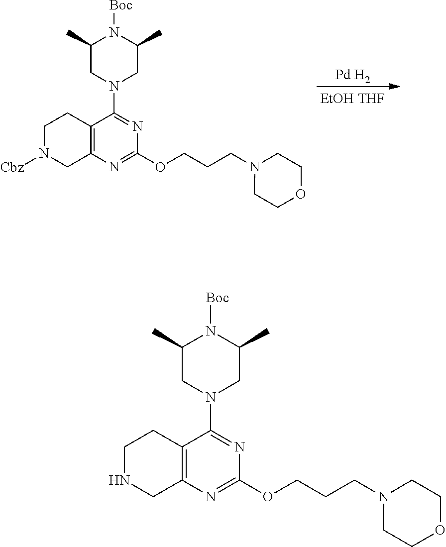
C1NCC2=C(C1)C(N1CC(C)N([Boc])C(C)C1)=NC(OCCCN1CCOCC1)=N2.C1N([Cbz])CC2=C(C1)C(N1CC(C)N([Boc])C(C)C1)=NC(OCCCN1CCOCC1)=N2.[Pd H2]
